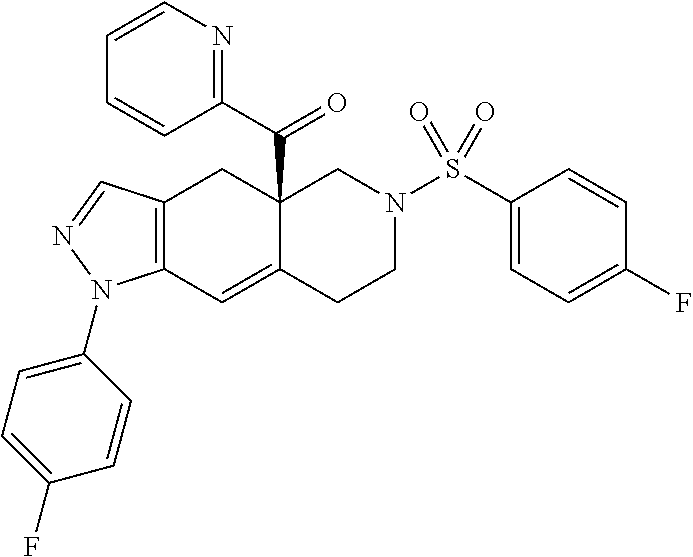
C12=C(C=C3C(C(=O)C4=NC=CC=C4)(C1)CN(S(C1=CC=C(F)C=C1)(=O)=O)CC3)N(C1=CC=C(F)C=C1)N=C2
